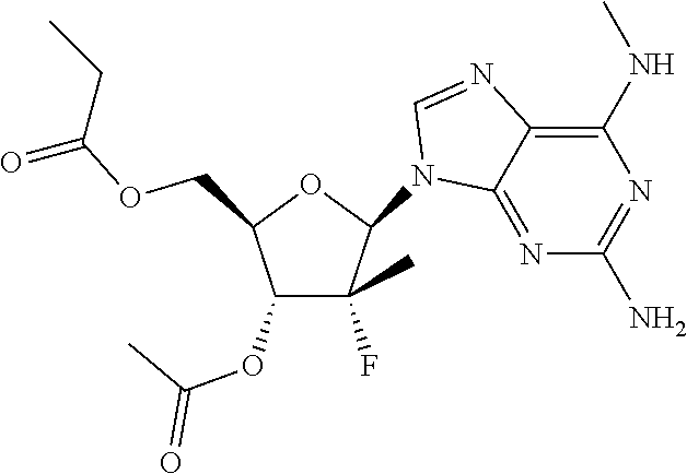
C1(N2C3=NC(N)=NC(NC)=C3N=C2)C(F)(C)C(OC(C)=O)C(COC(=O)CC)O1
